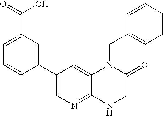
C1(C(=O)O)=CC=CC(C2=CN=C3C(=C2)N(CC2=CC=CC=C2)C(=O)CN3)=C1
